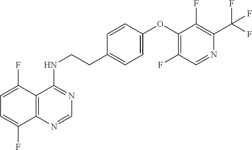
C1=C(F)C2=C(C(F)=C1)N=CN=C2NCCC1=CC=C(OC2=C(F)C=NC(C(F)(F)F)=C2F)C=C1
